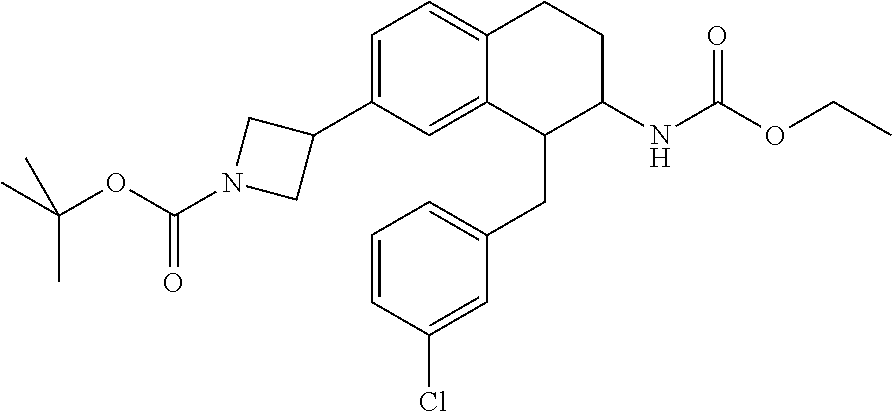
C1=C(C2CN(C(=O)OC(C)(C)C)C2)C=C2C(=C1)CCC(NC(OCC)=O)C2CC1=CC=CC(Cl)=C1
